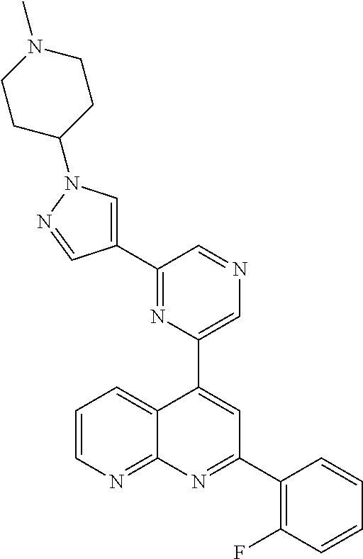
N1=C(C2=CN(C3CCN(C)CC3)N=C2)C=NC=C1C1=CC(C2=C(F)C=CC=C2)=NC2=NC=CC=C12
